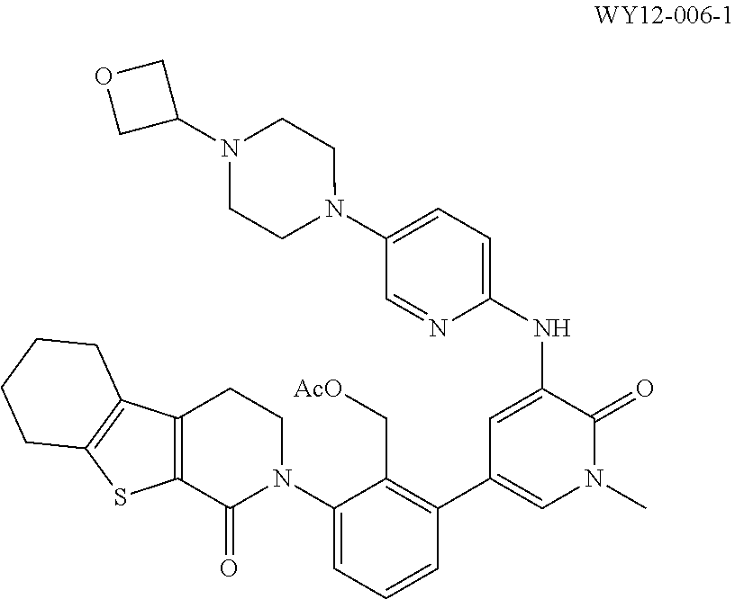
C1(N2CCN(C3COC3)CC2)=CC=C(NC2=CC(C3=C(C[AcO])C(N4CCC5=C(C4=O)SC4=C5CCCC4)=CC=C3)=CN(C)C2=O)N=C1
